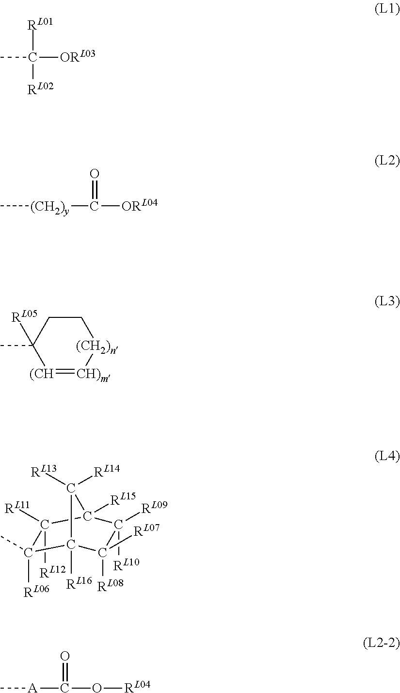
CC([ORL03])([RL01])[RL02].C[(CH2)y]C([ORL04])=O.[(CH]1=[CH)m][(CH2)n]CCC1(C)[RL05].C1(C)([RL06])C2([RL16])C([RL07])([RL08])C([RL09])([RL10])C([RL15])(C1([RL11])[RL12])C2([RL13])[RL14].C[A]C(O[RL04])=O
